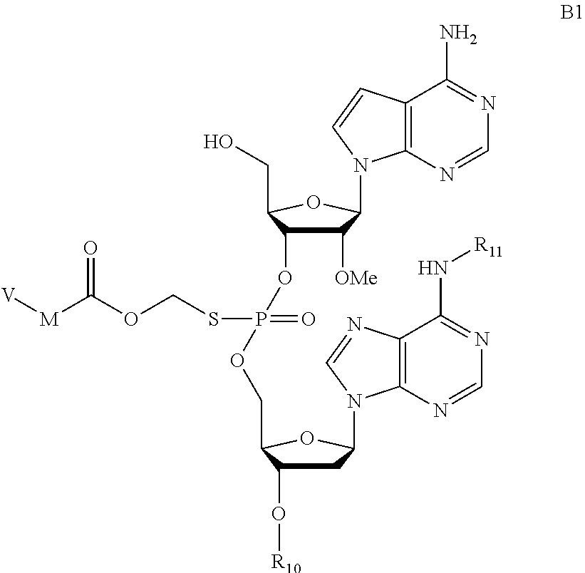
C1([OMe])C(OP(SCOC([M][V])=O)(OCC2C(O[R10])CC(N3C4=C(N=C3)C(N[R11])=NC=N4)O2)=O)C(CO)OC1N1C2=C(C=C1)C(N)=NC=N2
